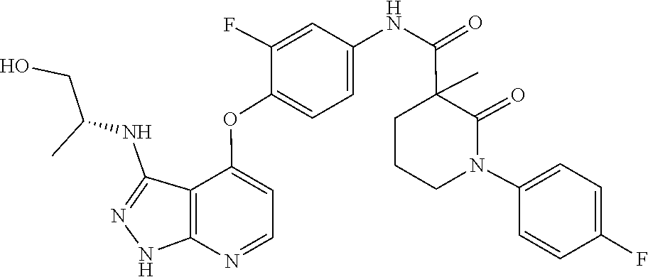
C1(OC2=CC=NC3=C2C(NC(CO)C)=NN3)=CC=C(NC(C2(C)CCCN(C3=CC=C(F)C=C3)C2=O)=O)C=C1F
